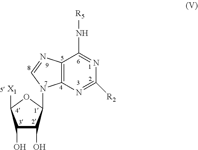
C12=C(N=C([R2])N=C1N[R5])N(C1C(O)C(O)C([X1])O1)C=N2
